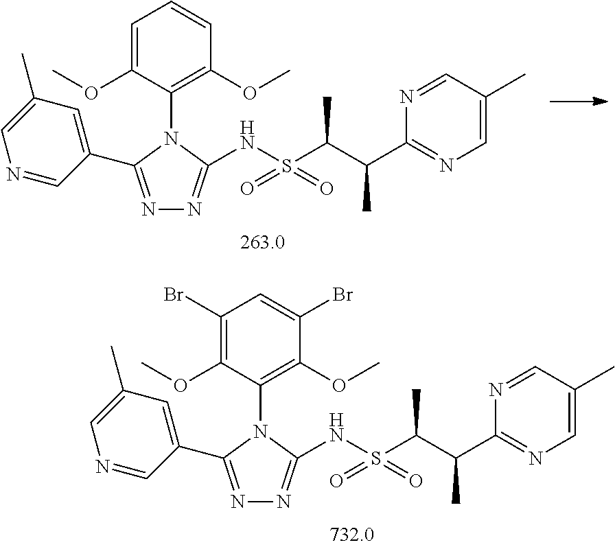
C1(Br)=C(OC)C(N2C(C3=CC(C)=CN=C3)=NN=C2NS(C(C(C2=NC=C(C)C=N2)C)C)(=O)=O)=C(OC)C(Br)=C1.C1=C(OC)C(N2C(C3=CC(C)=CN=C3)=NN=C2NS(C(C(C2=NC=C(C)C=N2)C)C)(=O)=O)=C(OC)C=C1
